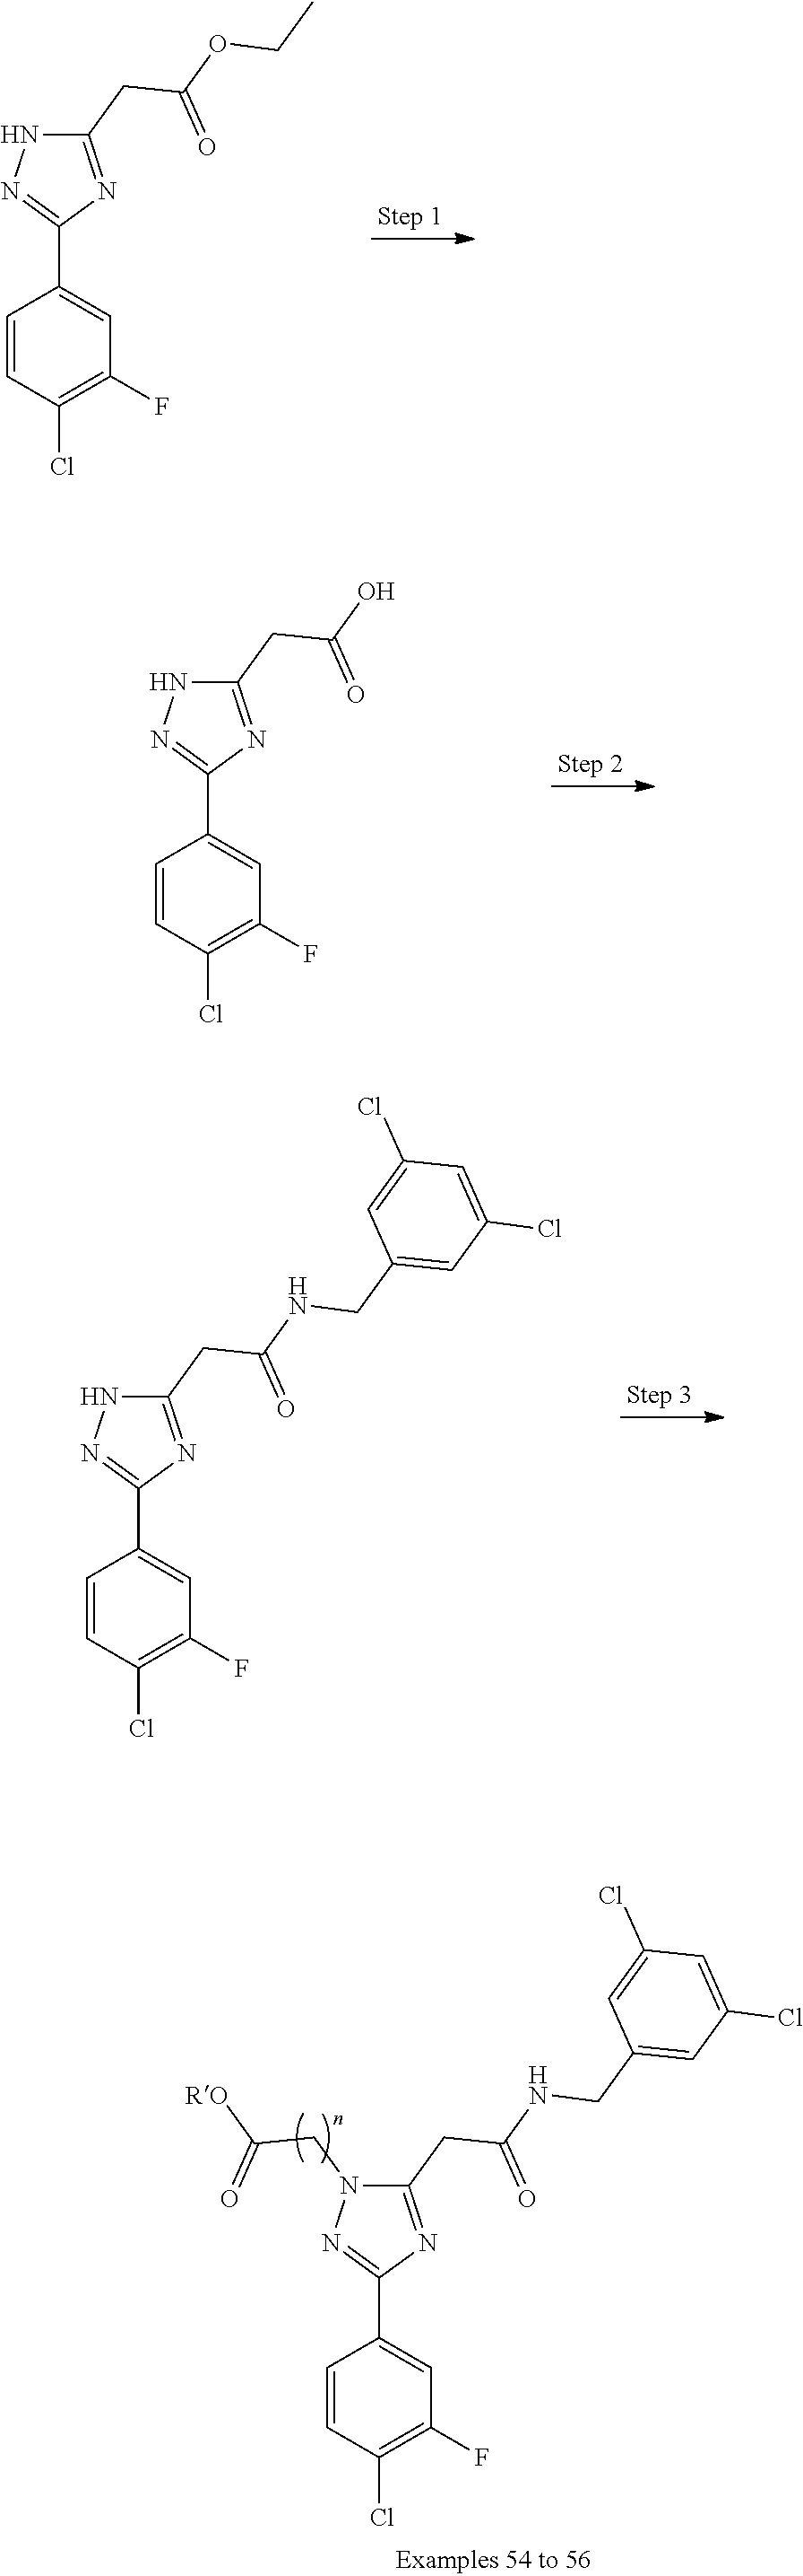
C1=CC(Cl)=C(F)C=C1C1=NNC(CC(OCC)=O)=N1.C1=CC(Cl)=C(F)C=C1C1=NNC(CC(O)=O)=N1.C1=CC(Cl)=C(F)C=C1C1=NNC(CC(NCC2=CC(Cl)=CC(Cl)=C2)=O)=N1.C1=CC(Cl)=C(F)C=C1C1=NN(CC([RO])=O)C(CC(NCC2=CC(Cl)=CC(Cl)=C2)=O)=N1
